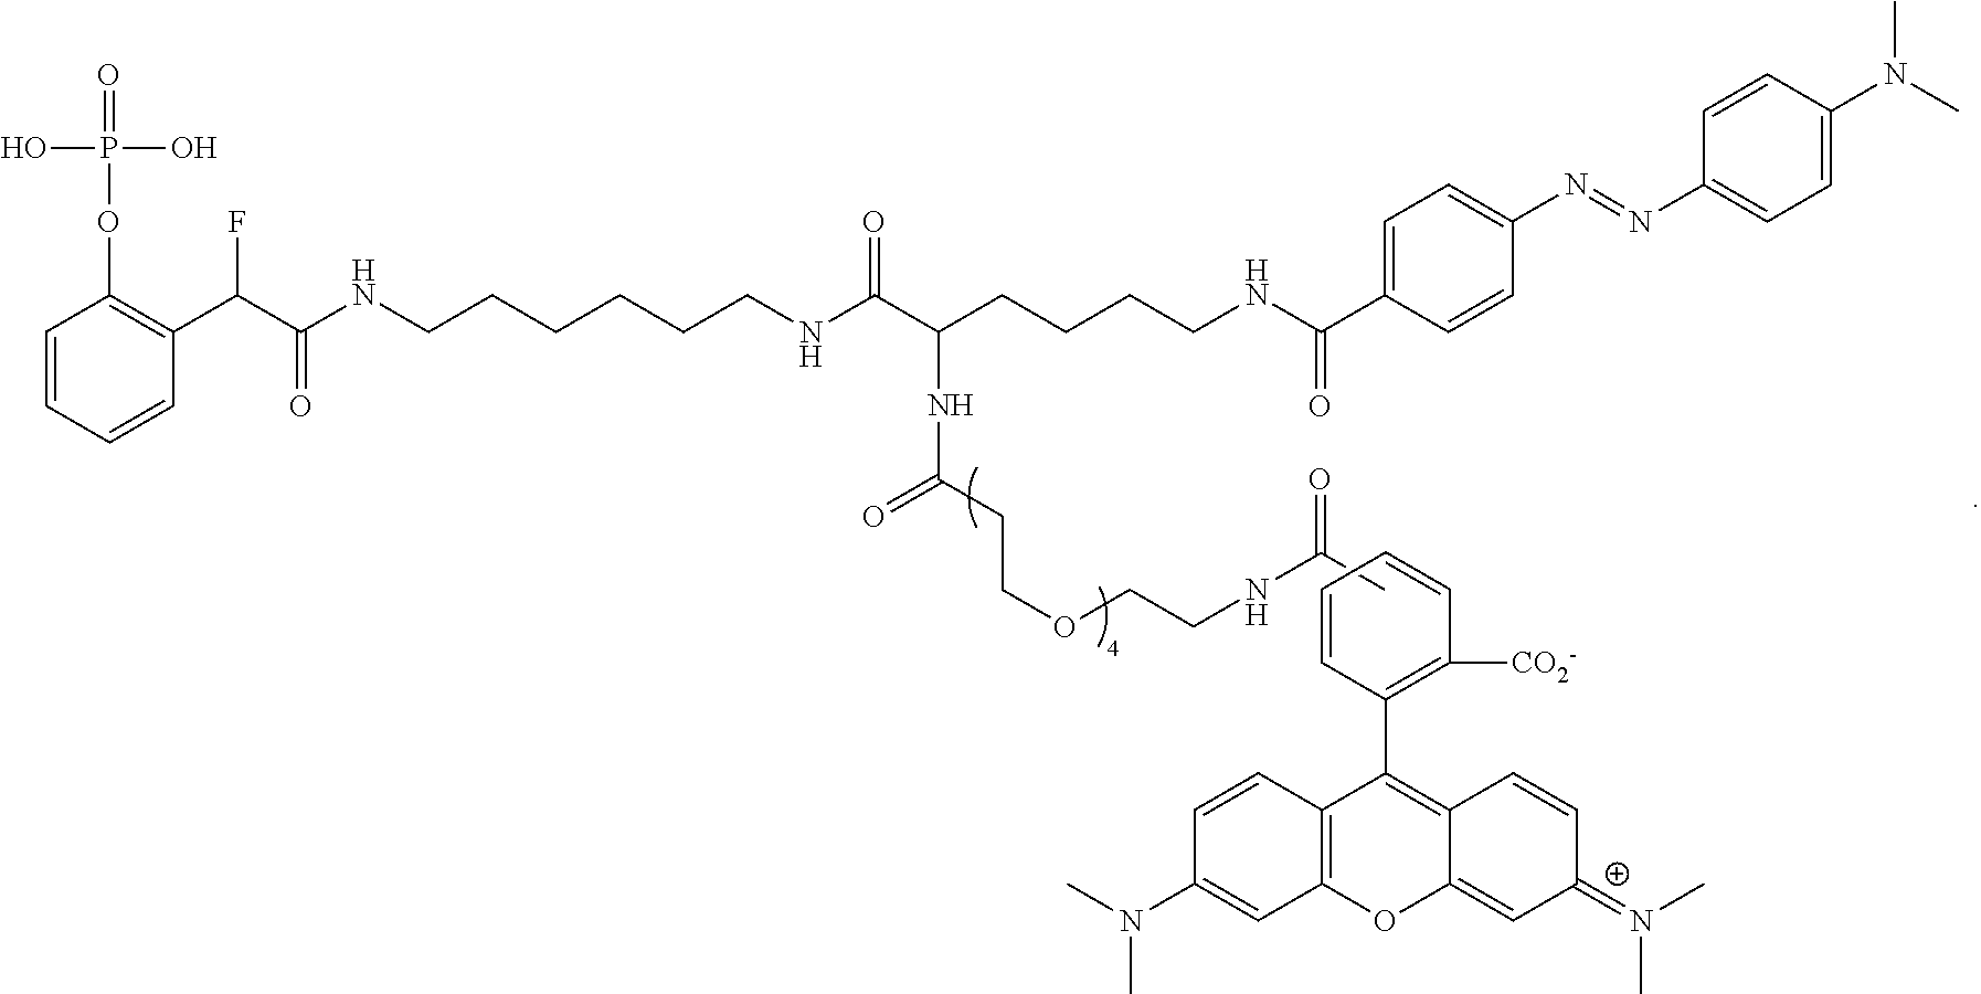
C1=CC=CC(C(F)C(=O)NCCCCCCNC(C(CCCCNC(=O)C2=CC=C(N=NC3=CC=C(N(C)C)C=C3)C=C2)NC(CCOCCNC(=O)C)=O)=O)=C1OP(=O)(O)O.C1=CC(C2=C3C(=CC(=N(C)C)C=C3)OC3=C2C=CC(N(C)C)=C3)=C([CO2-])C=C1
